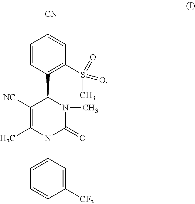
C1=CC(C2C([NC])=C(C)N(C3=CC=CC([CF3])=C3)C(=O)N2C)=C(S(C)(=O)=O)C=C1[CN]
